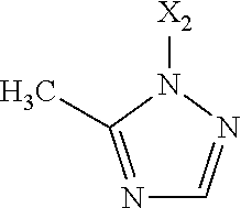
N1([X2])C(C)=NC=N1
